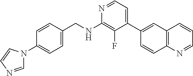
N1=CC=C(C2=CC3=C(C=C2)N=CC=C3)C(F)=C1NCC1=CC=C(N2C=NC=C2)C=C1
